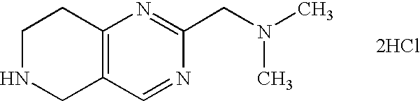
C12=C(C=NC(CN(C)C)=N1)CNCC2.[2HCl]
